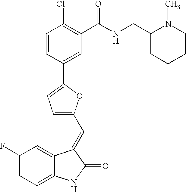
C1(F)=CC=C2C(=C1)C(=CC1=CC=C(C3=CC(C(NCC4CCCCN4C)=O)=C(Cl)C=C3)O1)C(=O)N2
